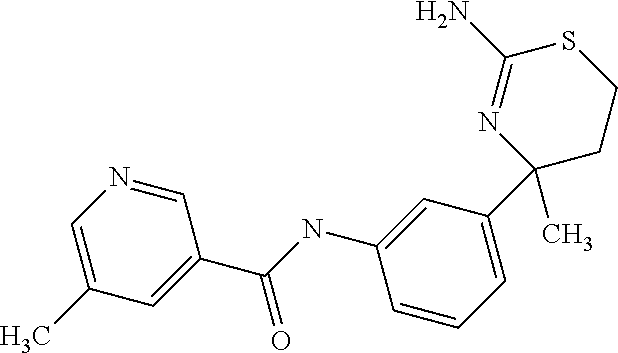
C1=CC=C(C2(C)CCSC(N)=N2)C=C1NC(C1=CC(C)=CN=C1)=O
